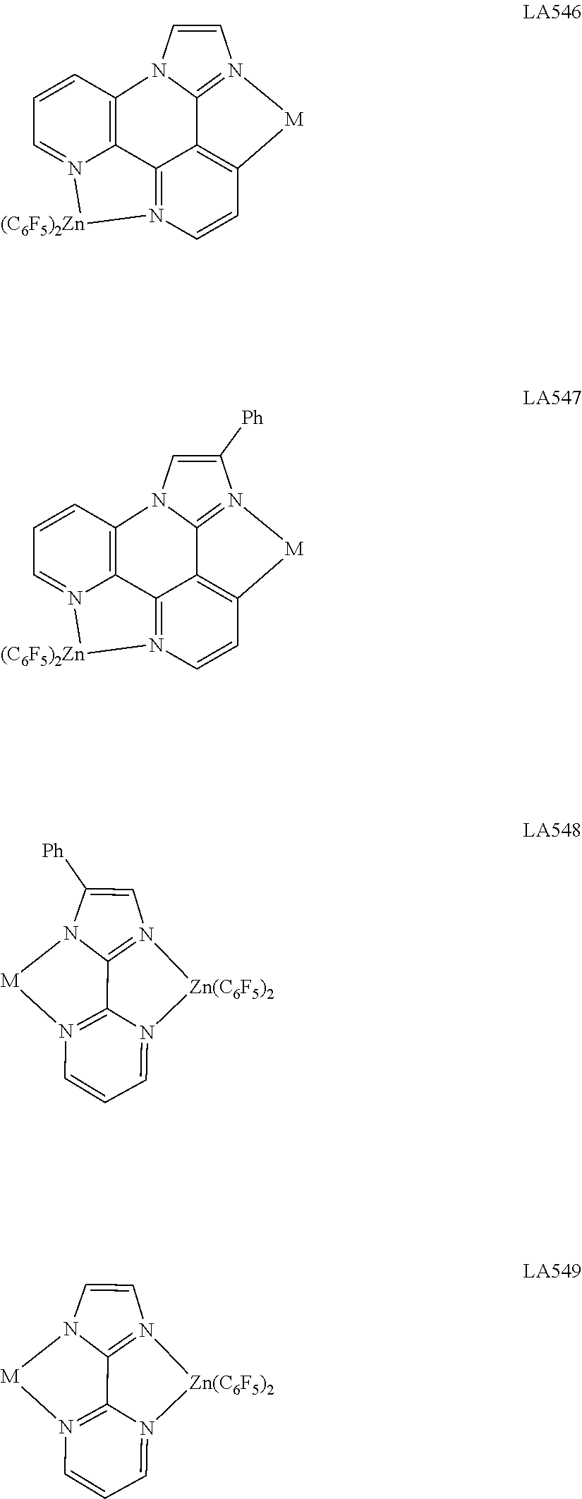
C1=CN2C3=C4N(=CC=C3)[(C6F5)2Zn]N3=C4C4=C(C=C3)[M]N1=C24.C1([Ph])=CN2C3=C4N(=CC=C3)[(C6F5)2Zn]N3=C4C4=C(C=C3)[M]N1=C24.C1([Ph])=CN2=C3N1[M]N1=C3N(=CC=C1)[Zn(C6F5)2]2.C1=CN2=C3N1[M]N1=C3N(=CC=C1)[Zn(C6F5)2]2
